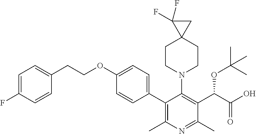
C1(C2=C(C)N=C(C)C(C(OC(C)(C)C)C(=O)O)=C2N2CCC3(CC2)C(F)(F)C3)=CC=C(OCCC2=CC=C(F)C=C2)C=C1
